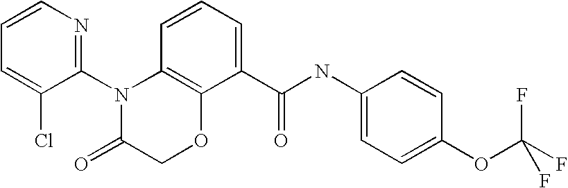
C1(N2C(=O)COC3=C2C=CC=C3C(NC2=CC=C(OC(F)(F)F)C=C2)=O)=NC=CC=C1Cl
